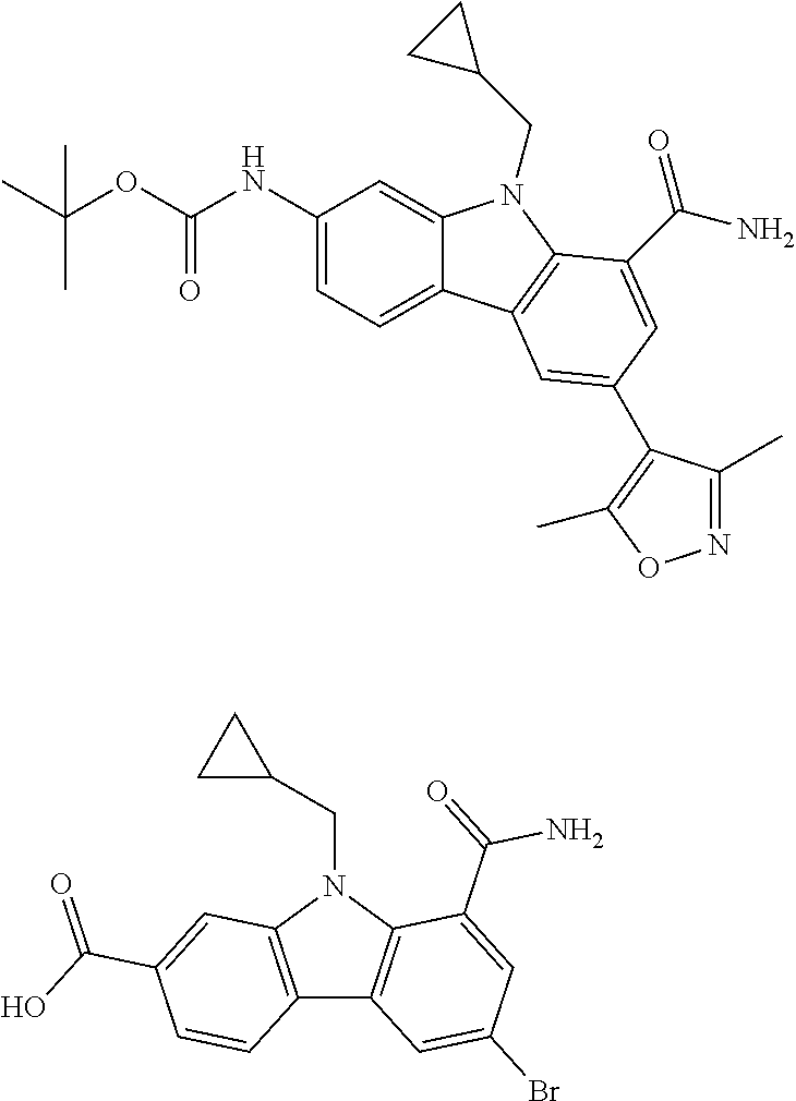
C12=C(N(CC3CC3)C3=C1C=C(Br)C=C3C(N)=O)C=C(C(=O)O)C=C2.C12=CC(NC(OC(C)(C)C)=O)=CC=C1C1=C(N2CC2CC2)C(C(=O)N)=CC(C2=C(C)ON=C2C)=C1
